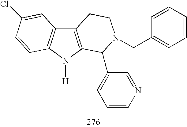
C12=C(N([H])C3=C1C=C(Cl)C=C3)C(C1=CC=CN=C1)N(CC1=CC=CC=C1)CC2
